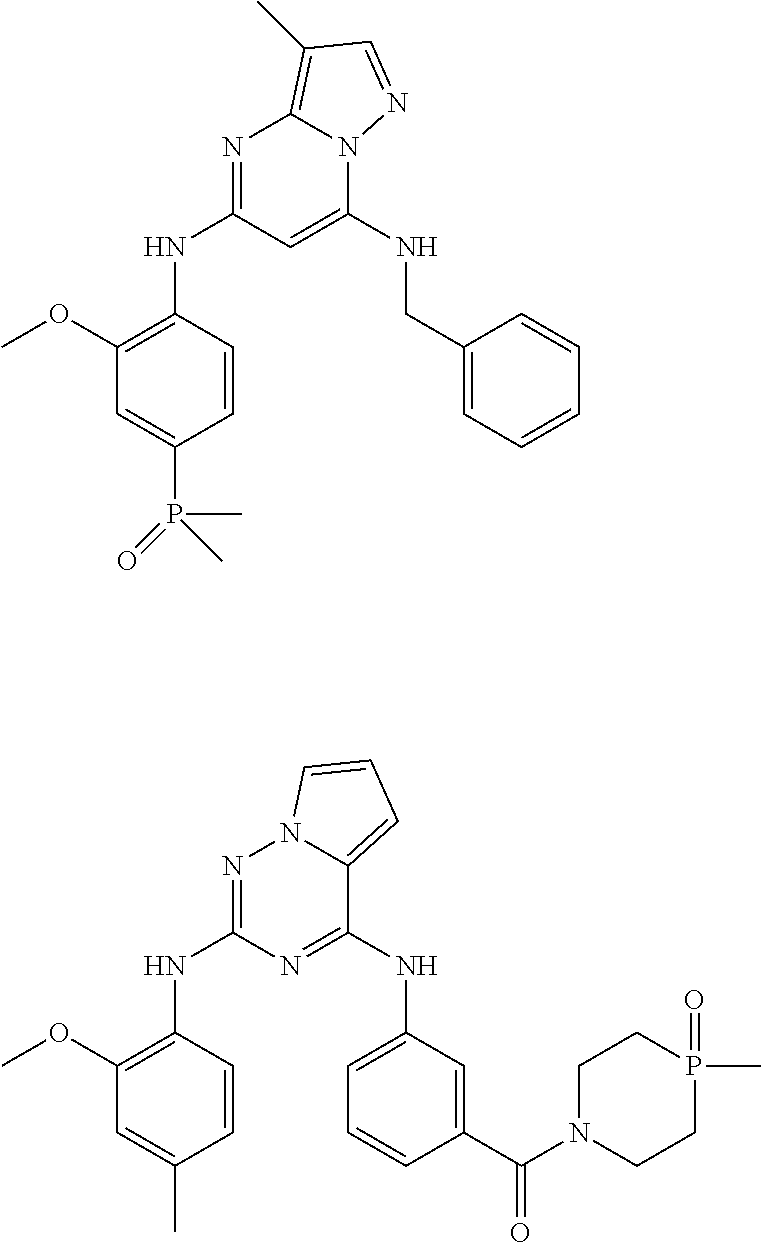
N1=C(NC2=C(OC)C=C(P(=O)(C)C)C=C2)C=C(NCC2=CC=CC=C2)N2C1=C(C)C=N2.N1=C(NC2=C(OC)C=C(C)C=C2)N=C(NC2=CC=CC(C(N3CCP(=O)(C)CC3)=O)=C2)C2=CC=CN12
